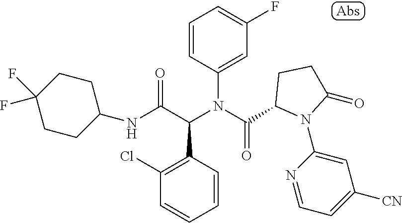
C1=CC(N(C(=O)C2N(C3=CC([CN])=CC=N3)C(=O)CC2)C(C(NC2CCC(F)(F)CC2)=O)C2=C(Cl)C=CC=C2)=CC(F)=C1
